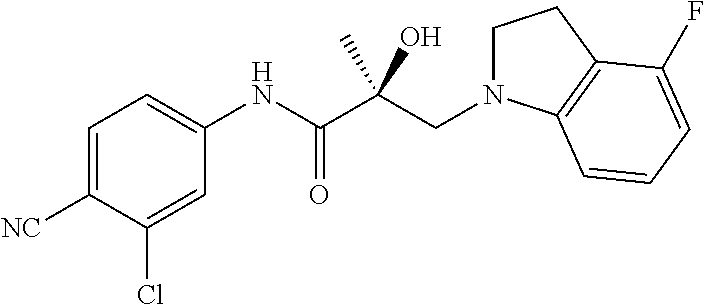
C1=C([NC])C(Cl)=CC(NC(C(CN2CCC3=C2C=CC=C3F)(C)O)=O)=C1
